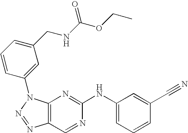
C12=C(N(C3=CC(CNC(OCC)=O)=CC=C3)N=N1)N=C(NC1=CC=CC(C#N)=C1)N=C2
